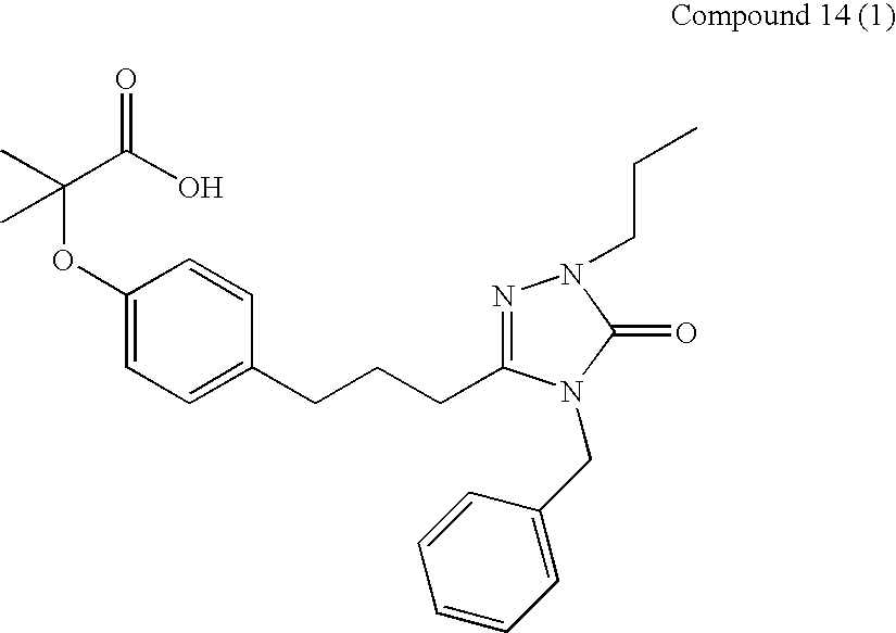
C1(OC(C)(C(O)=O)C)=CC=C(CCCC2=NN(CCC)C(=O)N2CC2=CC=CC=C2)C=C1
